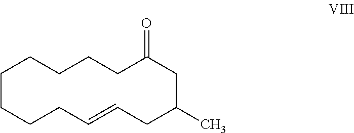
C1CCCC=CCC(C)CC(=O)CCCC1
